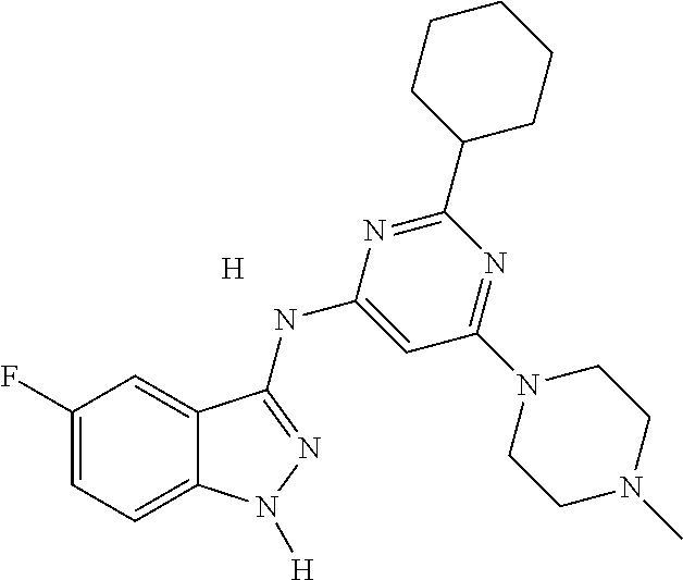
C1(F)=CC=C2C(=C1)C(NC1=CC(N3CCN(C)CC3)=NC(C3CCCCC3)=N1)=NN2[H].[H]
